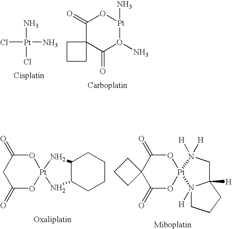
Cl[Pt](N)(N)Cl.C12(C(=O)O[Pt](N)O(N)C1=O)CCC2.C1(=O)O[Pt]2(OC(=O)C1)NC1C(N2)CCCC1.C1(=O)O[Pt]2(OC(=O)C13CCC3)N1([H])C([H])(CN2([H])[H])CCC1
